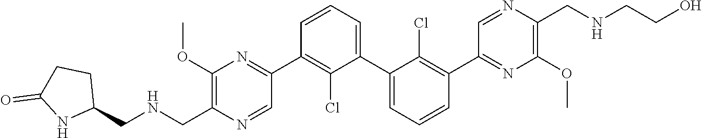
C1(OC)=C(C[HN]CC2CCC(=O)N2)N=CC(C2=C(Cl)C(C3=CC=CC(C4=NC(OC)=C(CNCCO)N=C4)=C3Cl)=CC=C2)=N1
